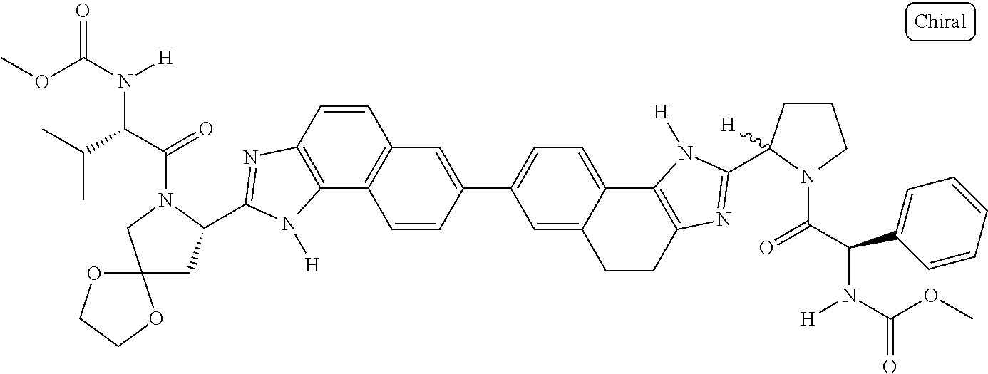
C12=C(C3=C(C=C1)C=C(C1=CC=C4C(=C1)CCC1=C4N([H])C(C4([H])CCCN4C(C(C4=CC=CC=C4)N(C(OC)=O)[H])=O)=N1)C=C3)N([H])C(C1CC3(CN1C(C(C(C)C)N([H])C(OC)=O)=O)OCCO3)=N2
